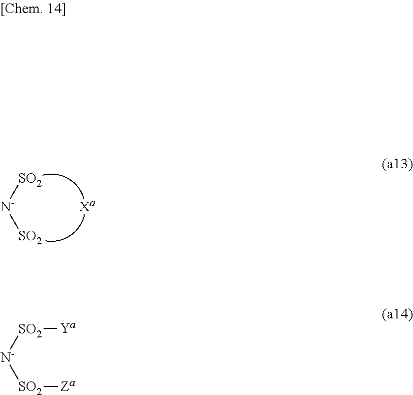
[SO2][N-][SO2].[Xa].[SO2]([N-][SO2][Za])[Ya]
